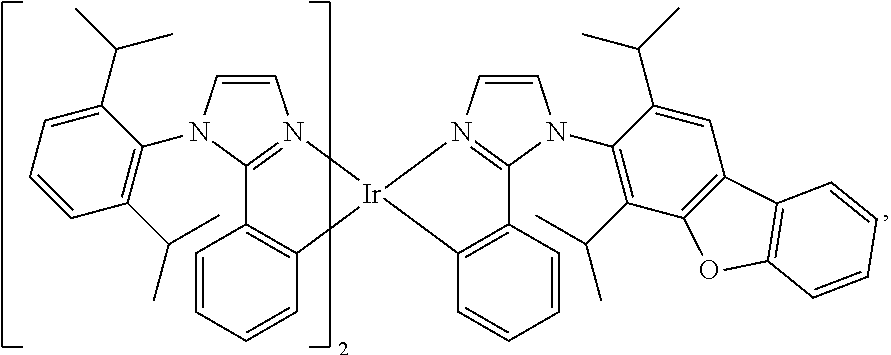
C1=CC=CC2=C1C1=N(C=CN1C1=C(C(C)C)C=CC=C1C(C)C)[Ir]21C2=C(C=CC=C2)C2=N1C=CN2C1=C(C(C)C)C2=C(C=C1C(C)C)C1=C(O2)C=CC=C1
